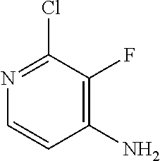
C1(F)=C(N)C=CN=C1Cl
